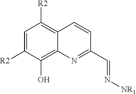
C1=C([R2])C(O)=C2C(=C1[R2])C=CC(C=N[NR1])=N2
